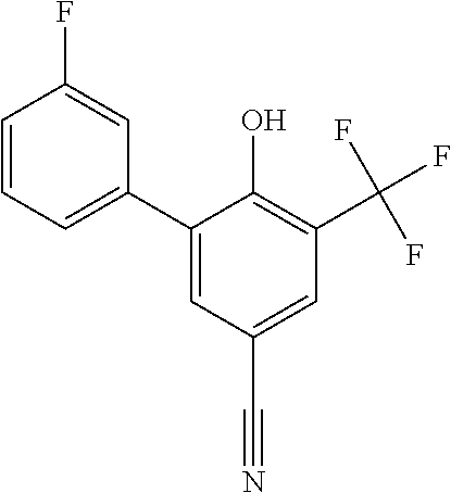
C1(C2=CC=CC(F)=C2)=CC(C#N)=CC(C(F)(F)F)=C1O
